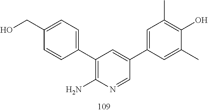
C1=C(C2=CC(C3=CC=C(CO)C=C3)=C(N)N=C2)C=C(C)C(O)=C1C
